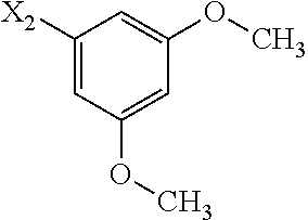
C1([X2])=CC(OC)=CC(OC)=C1
